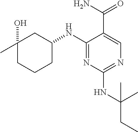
C1(C)(O)CCCC(NC2=NC(NC(CC)(C)C)=NC=C2C(N)=O)C1
